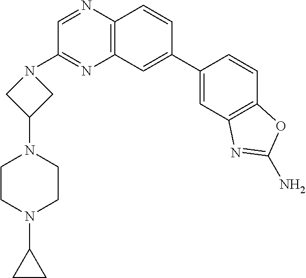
C1(C2=CC3=C(C=C2)N=CC(N2CC(N4CCN(C5CC5)CC4)C2)=N3)=CC2=C(C=C1)OC(N)=N2
